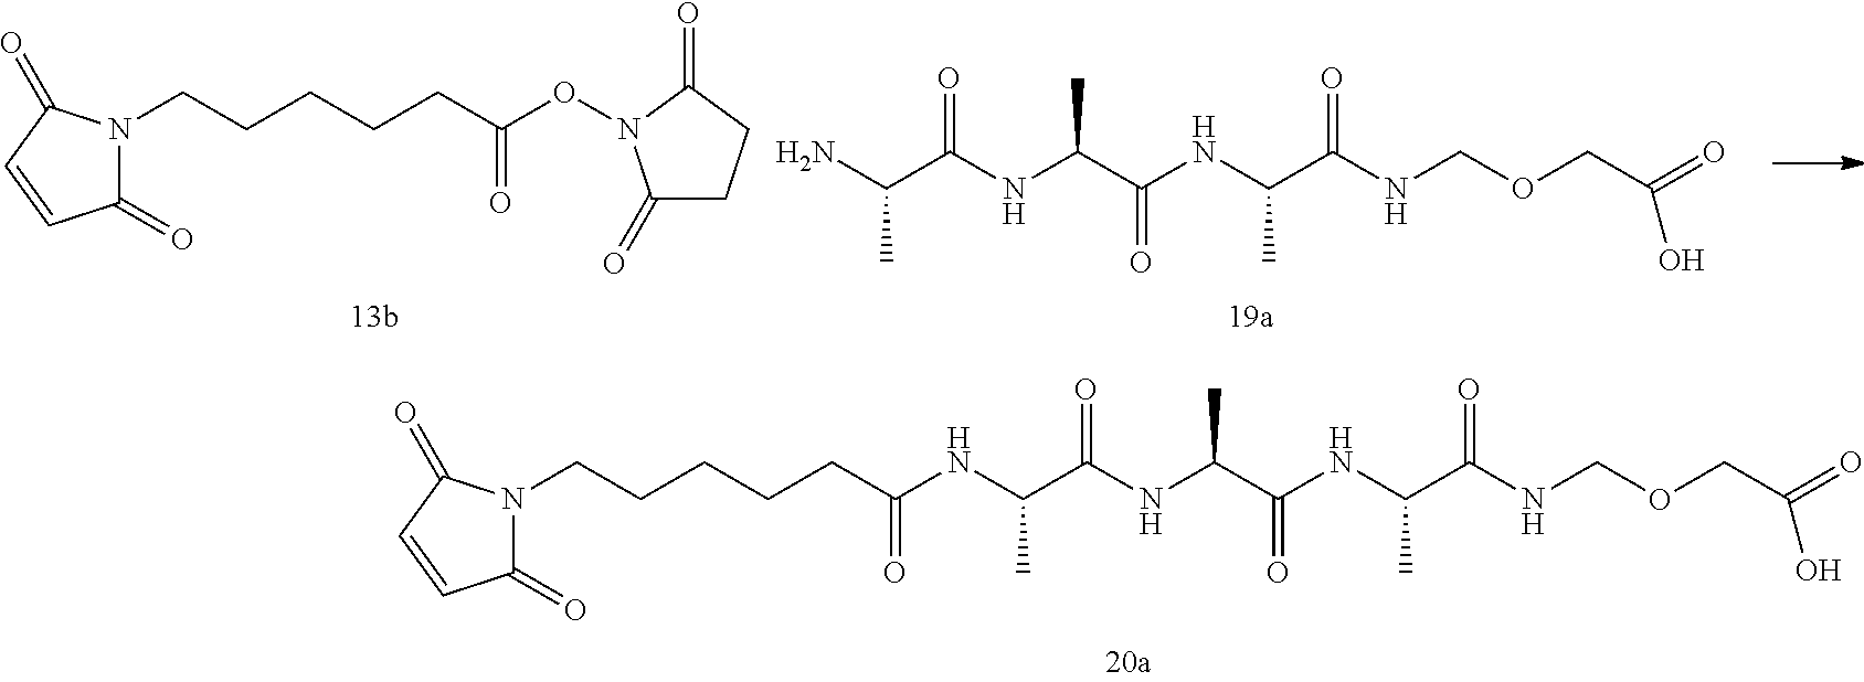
N(C(C(NC(C(NC(C(NCOCC(=O)O)=O)C)=O)C)=O)C)C(CCCCCN1C(=O)C=CC1=O)=O.C1(=O)N(CCCCCC(ON2C(=O)CCC2=O)=O)C(=O)C=C1.NC(C(NC(C(NC(C(NCOCC(=O)O)=O)C)=O)C)=O)C
